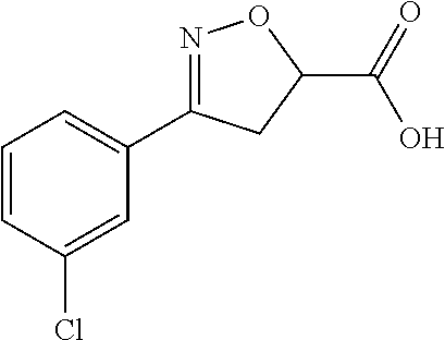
C1=CC(Cl)=CC(C2=NOC(C(=O)O)C2)=C1
